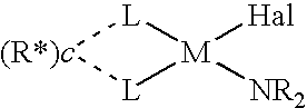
[L]1[M]([Hal])([NR2])[L][(R*)c]1
